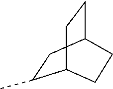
C1C2CC(C)C(C1)CC2
